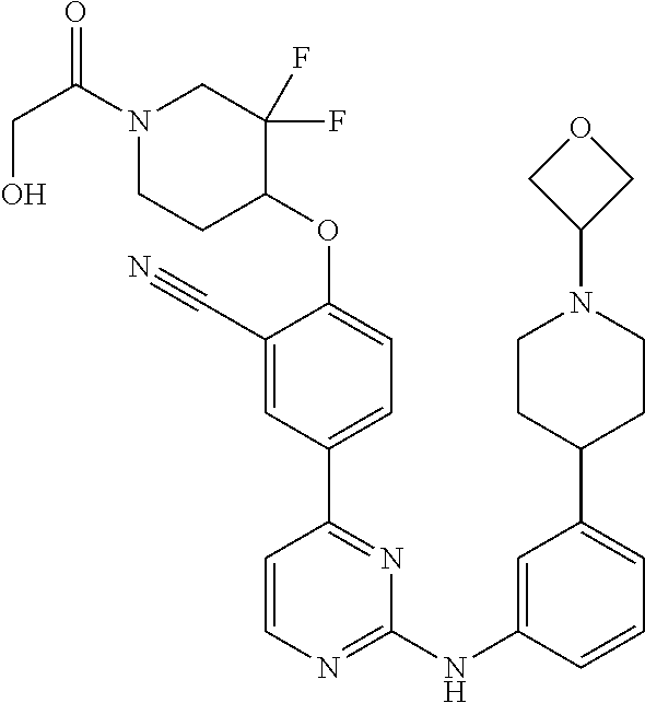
N1(C(CO)=O)CCC(OC2=CC=C(C3=NC(NC4=CC(C5CCN(C6COC6)CC5)=CC=C4)=NC=C3)C=C2C#N)C(F)(F)C1
